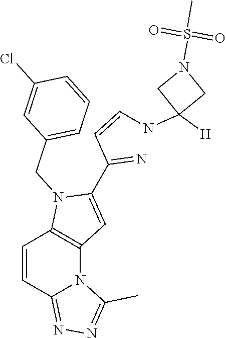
C1=CC2=NN=C(C)N2C2=C1N(CC1=CC=CC(Cl)=C1)C(C(=N)C=CNC1([H])CN(S(C)(=O)=O)C1)=C2
